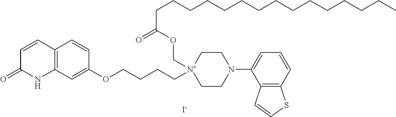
C12=C(C=C(OCCCC[N+]3(COC(CCCCCCCCCCCCCCC)=O)CCN(C4=CC=CC5=C4C=CS5)CC3)C=C1)NC(=O)C=C2.[I-]
